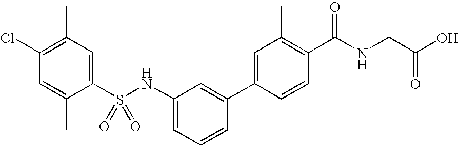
C1(C)=C(Cl)C=C(C)C(S(NC2=CC=CC(C3=CC(C)=C(C(NCC(O)=O)=O)C=C3)=C2)(=O)=O)=C1
